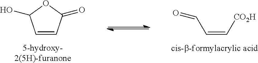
C(=C[CO2H])C=O.C1=CC(=O)OC1O.[5-hydroxy-2(5H)-furanone]
